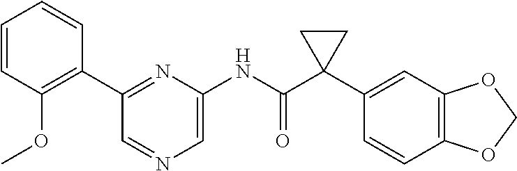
C1(C2=C(OC)C=CC=C2)=NC(NC(C2(C3=CC4=C(C=C3)OCO4)CC2)=O)=CN=C1
